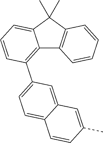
C12=C(C3=CC=C4C(=C3)C=C(C)C=C4)C=CC=C1C(C)(C)C1=C2C=CC=C1
